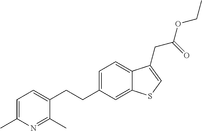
C1=C(C)N=C(C)C(CCC2=CC=C3C(=C2)SC=C3CC(OCC)=O)=C1
